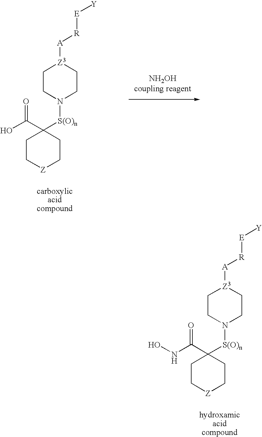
C1CN([S(O)n]C2(C(O)=O)CC[Z]CC2)CC[Z3]1[A][R][E][Y].C1CN([S(O)n]C2(C(=O)NO)CC[Z]CC2)CC[Z3]1[A][R][E][Y]
